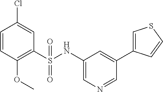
C1=CC(OC)=C(S(NC2=CN=CC(C3=CSC=C3)=C2)(=O)=O)C=C1Cl
